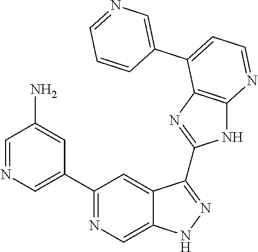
C1=NC=C(C2=NC=C3C(=C2)C(C2=NC4=C(N2)N=CC=C4C2=CN=CC=C2)=NN3)C=C1N
